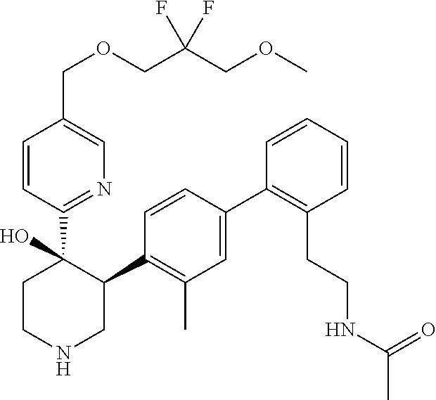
C1(C2=C(C)C=C(C3=C(CCNC(C)=O)C=CC=C3)C=C2)C(C2=NC=C(COCC(COC)(F)F)C=C2)(O)CCNC1
